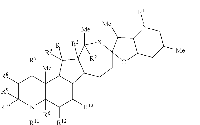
C12([Me])C([R6])(C([R12])C([R13])C3C1C([R4])([R5])C1([R3])C3CCC3([X]C1([Me])[R2])C([Me])C1C(CC([Me])CN1[R1])O3)N([R11])C([R9])([R10])C([R8])C2[R7]
